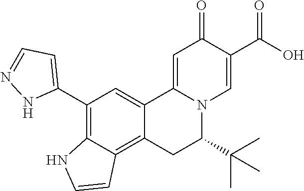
C12=CC(C3=CC=NN3)=C3C(=C1CC(C(C)(C)C)N1C2=CC(=O)C(C(O)=O)=C1)C=CN3
